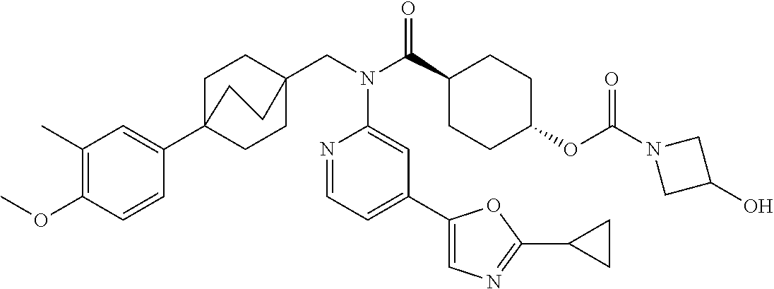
C1(C)=C(OC)C=CC(C23CCC(CN(C(C4CCC(OC(N5CC(O)C5)=O)CC4)=O)C4=CC(C5=CN=C(C6CC6)O5)=CC=N4)(CC2)CC3)=C1
